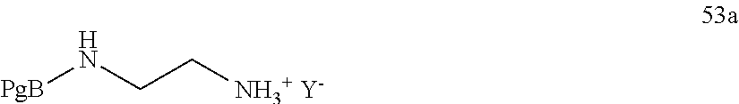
[PgB]NCC[NH3+ Y-]
